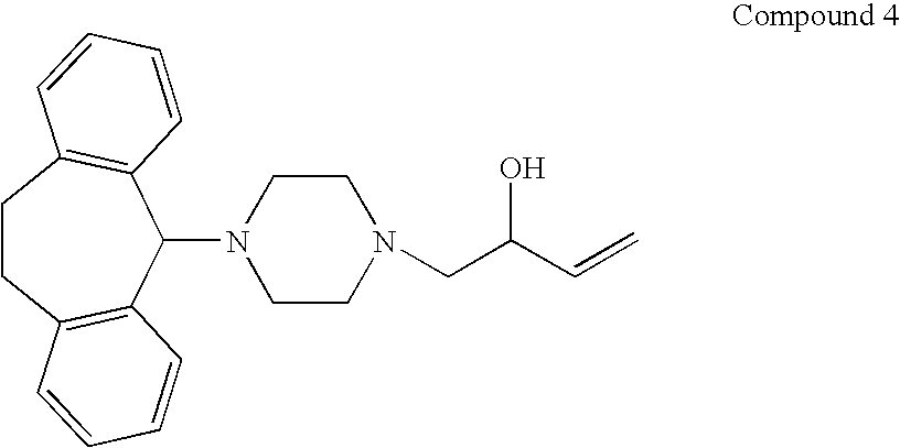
C1CC2=C(C(N3CCN(CC(C=C)O)CC3)C3=C1C=CC=C3)C=CC=C2
